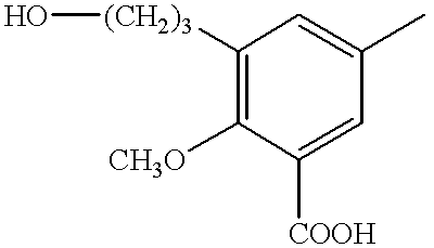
O[(CH2)3]C1=C([CH3O])C([COOH])=CC(C)=C1
